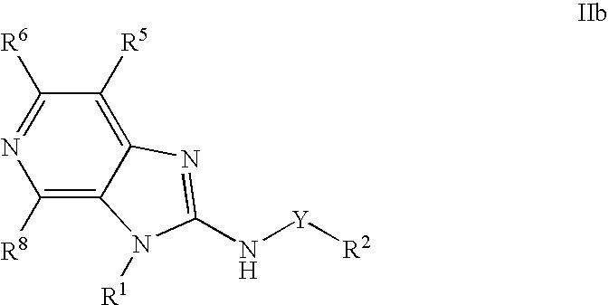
C1([R8])=C2C(=C([R5])C([R6])=N1)N=C(N[Y][R2])N2[R1]
